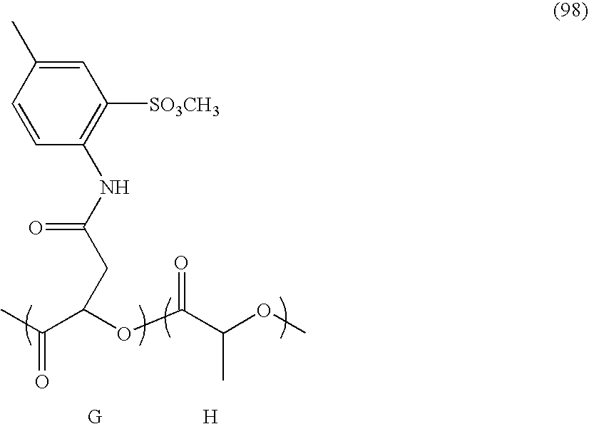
CC(=O)C(OC(C(OC)C)=O)CC(=O)NC1=C([SO3CH3])C=C(C)C=C1.[H]
